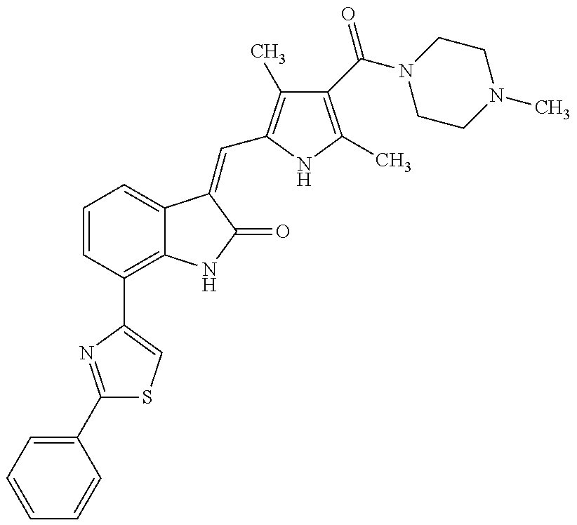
C1=CC=C(C2=NC(C3=C4C(=CC=C3)C(=CC3=C(C)C(C(=O)N5CCN(C)CC5)=C(C)N3)C(=O)N4)=CS2)C=C1
